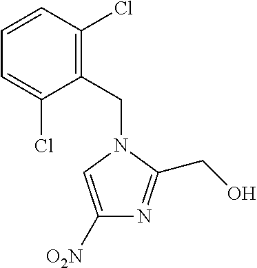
C1([O2N])=CN(CC2=C(Cl)C=CC=C2Cl)C(CO)=N1
